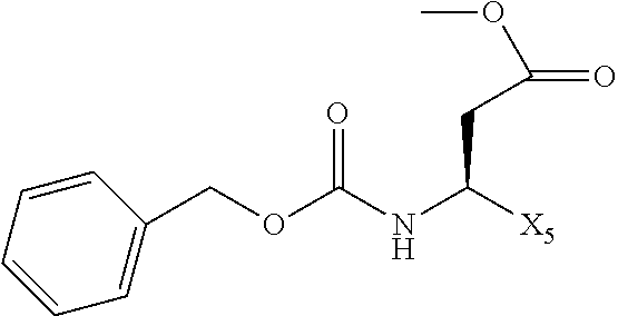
C1(COC(NC([X5])CC(OC)=O)=O)=CC=CC=C1
